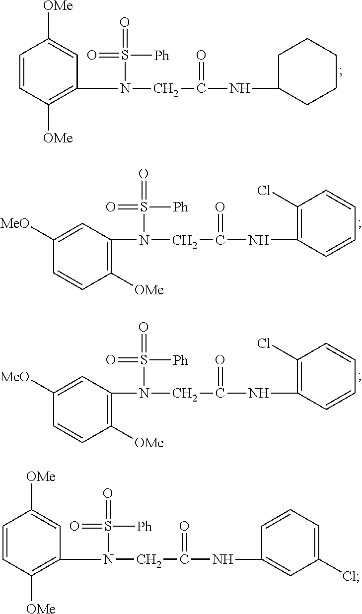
C1=CC([OMe])=C(N(CC(NC2CCCCC2)=O)S(=O)([Ph])=O)C=C1[OMe].C1([OMe])=C(N(CC(NC2=C(Cl)C=CC=C2)=O)S(=O)([Ph])=O)C=C([MeO])C=C1.C1([OMe])=C(N(CC(NC2=C(Cl)C=CC=C2)=O)S(=O)([Ph])=O)C=C([MeO])C=C1.C1=CC([OMe])=C(N(CC(NC2=CC(Cl)=CC=C2)=O)S(=O)([Ph])=O)C=C1[OMe]
